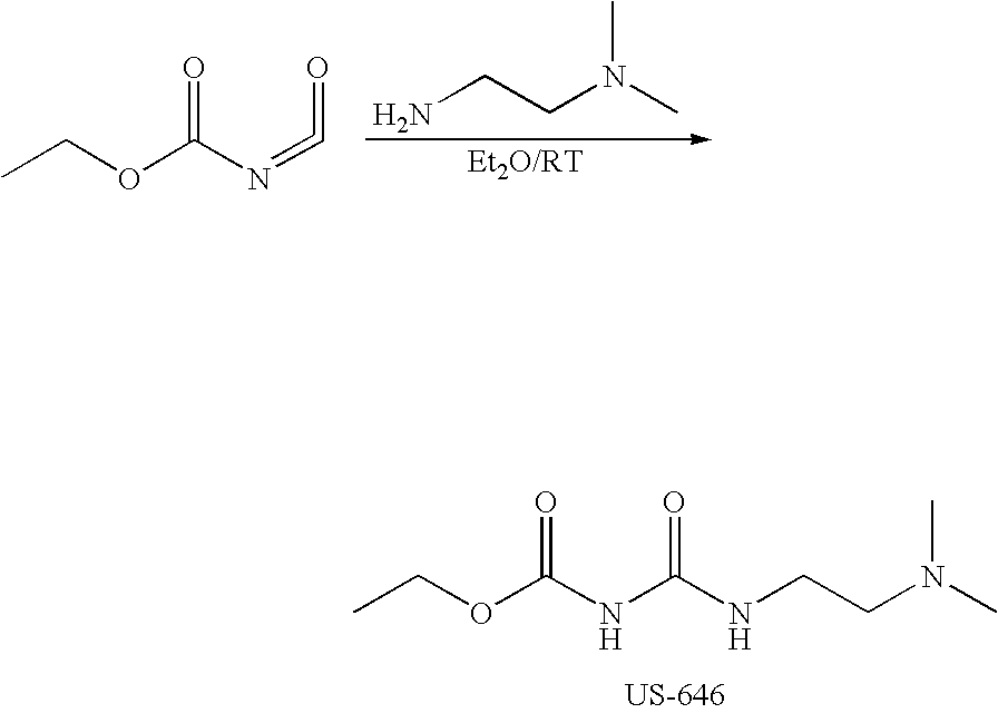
CCOC(NC(NCCN(C)C)=O)=O.NCCN(C)C.CCOC(N=C=O)=O
